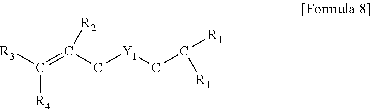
[R3]C(=C(C[Y1]CC([R1])[R1])[R2])[R4]
